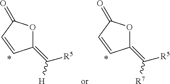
C1(=C([H])[R5])OC(=O)C=C1.C1(=C([R7])[R5])OC(=O)C=C1
